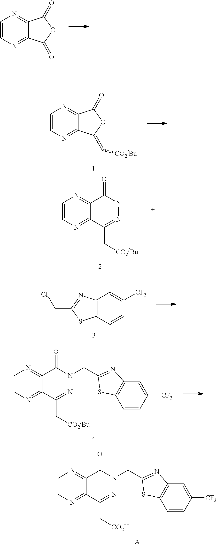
C1=CN=C2C(=N1)C(=O)OC2=O.C1=CN=C2C(=N1)C(=O)OC2=C[CO2tBu].C1=CN=C2C(=N1)C(=O)NN=C2C[CO2tBu].C12=C(C=CC([CF3])=C1)SC(CCl)=N2.C1=CN=C2C(=N1)C(=O)N(CC1=NC3=C(C=CC([CF3])=C3)S1)N=C2C[CO2tBu].C1=CN=C2C(=N1)C(=O)N(CC1=NC3=C(C=CC([CF3])=C3)S1)N=C2C[CO2H].[A]
